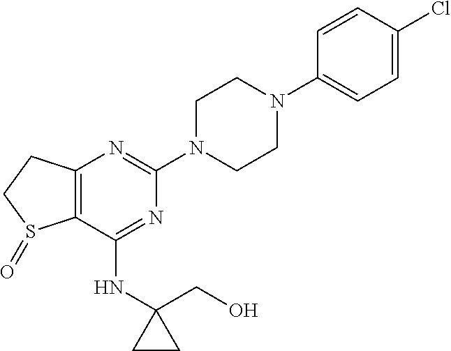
N(C1=NC(N2CCN(C3=CC=C(Cl)C=C3)CC2)=NC2=C1S(=O)CC2)C1(CO)CC1
